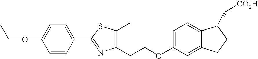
C1(OCC)=CC=C(C2=NC(CCOC3=CC=C4C(=C3)CCC4C[CO2H])=C(C)S2)C=C1
